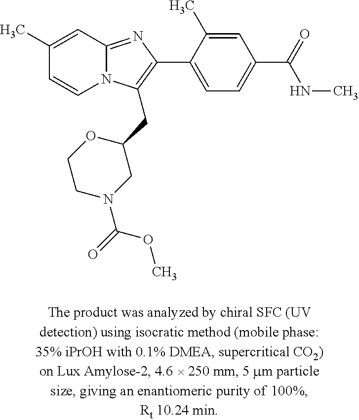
C1(C)=CC2=NC(C3=CC=C(C(=O)NC)C=C3C)=C(CC3OCCN(C(=O)OC)C3)N2C=C1
